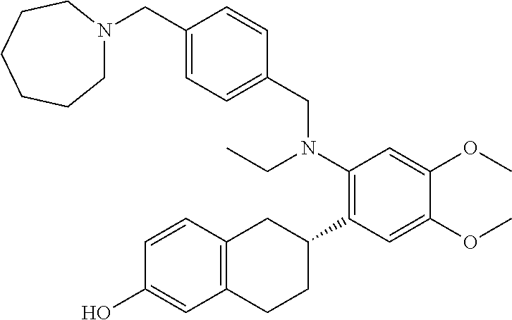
C1(C2CC3=C(CC2)C=C(O)C=C3)=C(N(CC)CC2=CC=C(CN3CCCCCC3)C=C2)C=C(OC)C(OC)=C1
